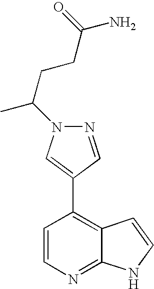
C1=CN=C2C(=C1C1=CN(C(CCC(N)=O)C)N=C1)C=CN2
